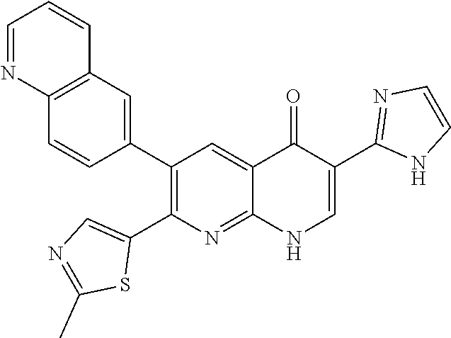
C12=C(C=C(C3=C(C4=CN=C(C)S4)N=C4C(=C3)C(=O)C(C3=NC=CN3)=CN4)C=C1)C=CC=N2
